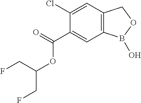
C1(Cl)=CC2=C(C=C1C(=O)OC(CF)CF)B(O)OC2
